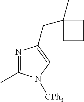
N1=C(C)N([CPh3])C=C1CC1(C)CCC1
